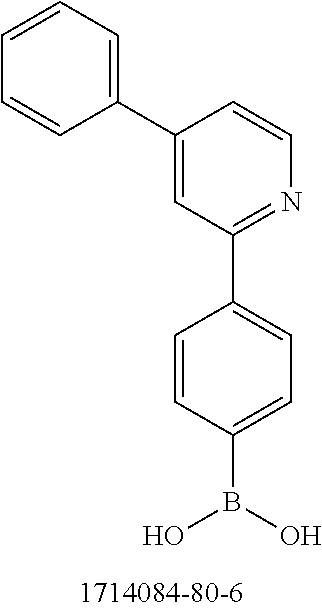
C1(C2=CC=CC=C2)=CC(C2=CC=C(B(O)O)C=C2)=NC=C1
